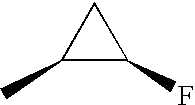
C1(C)C(F)C1
